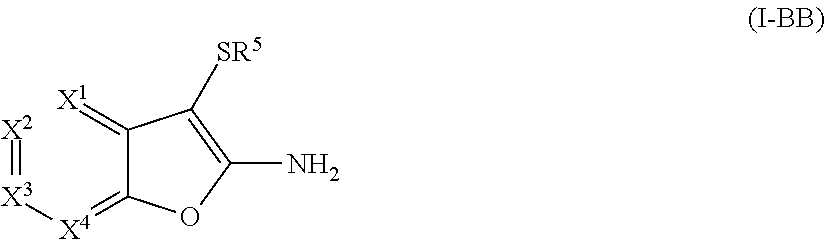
[X2]=[X3][X4]=C1C(=[X1])C([SR5])=C(N)O1
